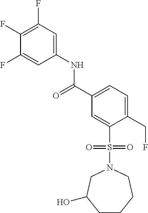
C1(F)=C(F)C=C(NC(C2=CC=C(CF)C(S(N3CC(O)CCCC3)(=O)=O)=C2)=O)C=C1F
